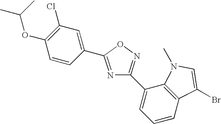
N1=C(C2=CC(Cl)=C(OC(C)C)C=C2)ON=C1C1=CC=CC2=C1N(C)C=C2Br
